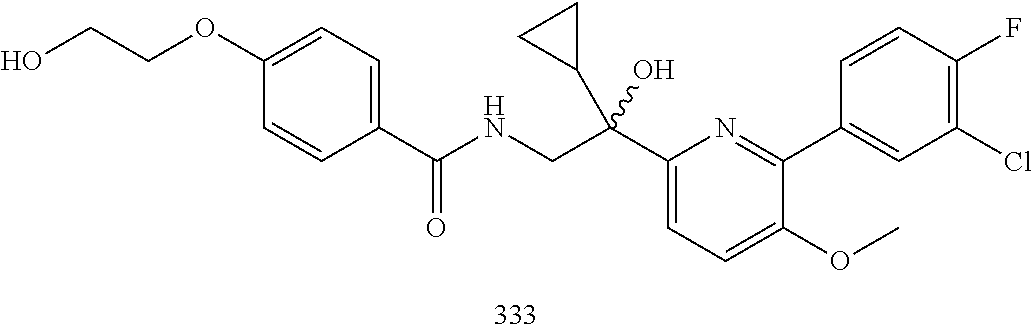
C1(Cl)=C(F)C=CC(C2=NC(C(CNC(C3=CC=C(OCCO)C=C3)=O)(O)C3CC3)=CC=C2OC)=C1
